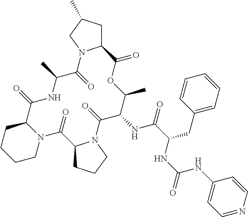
C12CC(C)CN1C(=O)C(C)NC(=O)C1CCCCN1C(=O)C1CCCN1C(=O)C(NC(=O)C(CC1=CC=CC=C1)NC(=O)NC1=CC=NC=C1)C(C)OC2=O
